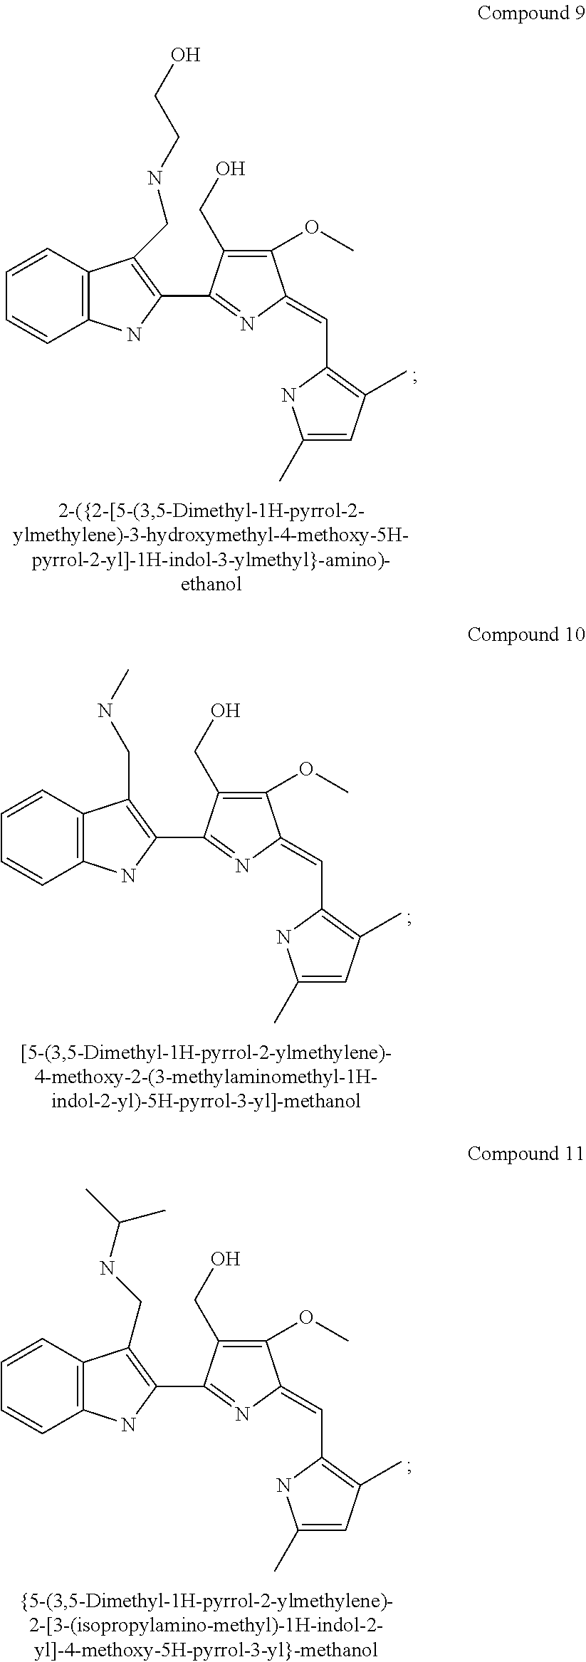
C12=C(C=CC=C1)C(CNCCO)=C(C1=NC(=CC3=C(C)C=C(C)N3)C(OC)=C1CO)N2.C12=C(C=CC=C1)C(CNC)=C(C1=NC(=CC3=C(C)C=C(C)N3)C(OC)=C1CO)N2.C12=C(C=CC=C1)C(CNC(C)C)=C(C1=NC(=CC3=C(C)C=C(C)N3)C(OC)=C1CO)N2
